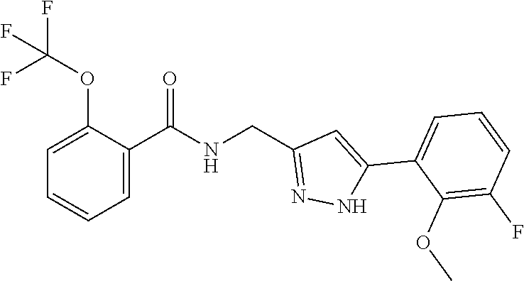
C1=C(C(NCC2=NNC(C3=CC=CC(F)=C3OC)=C2)=O)C(OC(F)(F)F)=CC=C1
